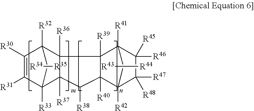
C1([R30])=C([R31])C2([R33])C3([R37])C([R36])(C1([R32])C2)C1([R39])C([R40])(C3[R38])C2([R42])C([R47])([R48])C([R46])([R45])C1([R41])C2.[R43][R44].[R34][R35]
